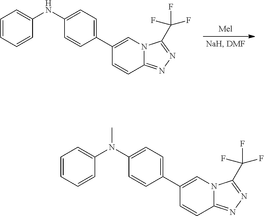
C1=CC=CC(NC2=CC=C(C3=CN4C(=NN=C4C(F)(F)F)C=C3)C=C2)=C1.C1=CC=CC(N(C2=CC=C(C3=CN4C(=NN=C4C(F)(F)F)C=C3)C=C2)C)=C1
